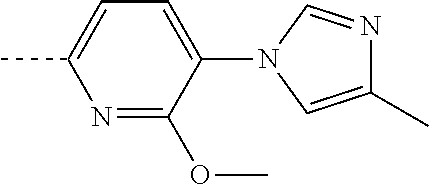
C1(C)=CN(C2=CC=C(C)N=C2OC)C=N1
